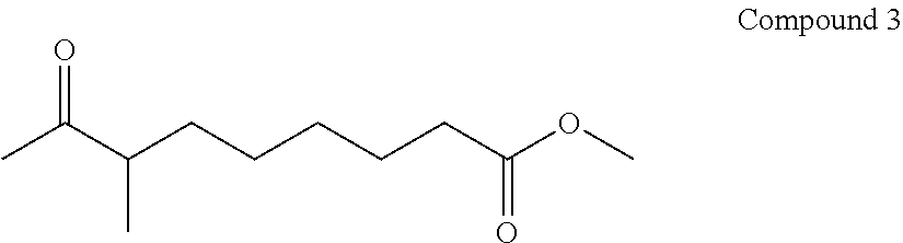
CC(C(CCCCCC(OC)=O)C)=O
